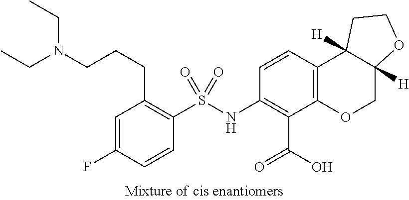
N(C1=C(C(=O)O)C2=C(C=C1)C1([H])C([H])(CO2)OCC1)S(C1=C(CCCN(CC)CC)C=C(F)C=C1)(=O)=O
